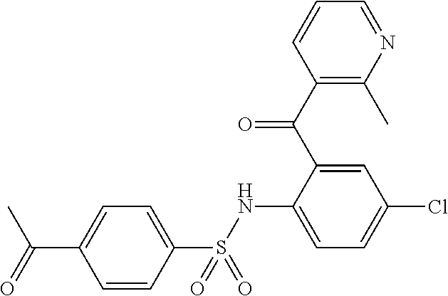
C1(C(C2=CC(Cl)=CC=C2NS(C2=CC=C(C(C)=O)C=C2)(=O)=O)=O)=C(C)N=CC=C1
